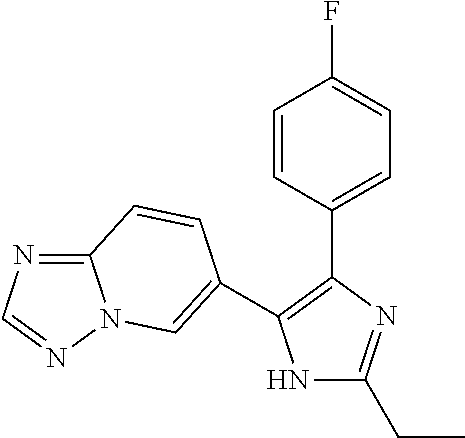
N1C(CC)=NC(C2=CC=C(F)C=C2)=C1C1=CN2C(=NC=N2)C=C1
